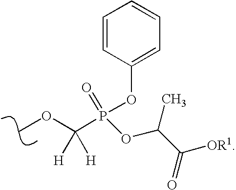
C1(OP(C(OC)([H])[H])(OC(C([OR1])=O)C)=O)=CC=CC=C1
